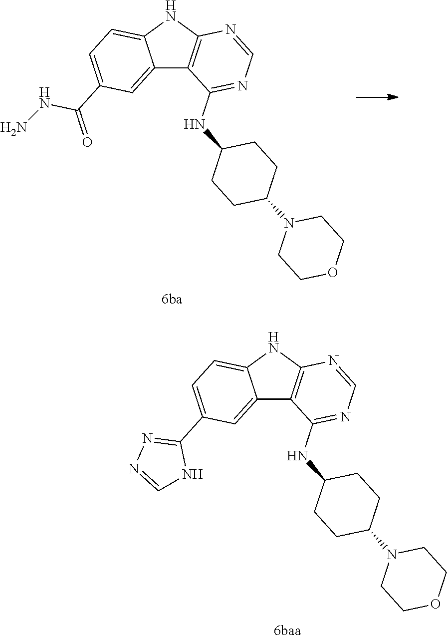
C12=CC(C3=NN=CN3)=CC=C1NC1=C2C(NC2CCC(N3CCOCC3)CC2)=NC=N1.C12=CC(C(NN)=O)=CC=C1NC1=C2C(NC2CCC(N3CCOCC3)CC2)=NC=N1
